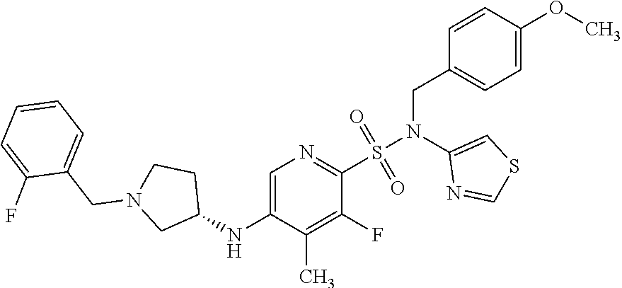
C1=C(NC2CCN(CC3=CC=CC=C3F)C2)C(C)=C(F)C(S(N(C2=CSC=N2)CC2=CC=C(OC)C=C2)(=O)=O)=N1
